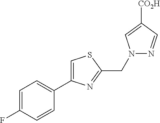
C1=C(F)C=CC(C2=CSC(CN3N=CC([CO2H])=C3)=N2)=C1
